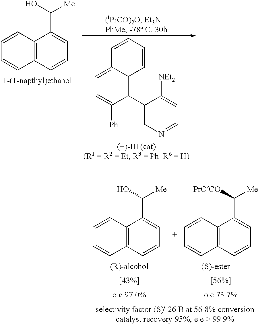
C1=CC2=C(C=C1)C=CC=C2C(O)[Me].C1=CC=CC2=C(C3=CN=CC=C3[NEt2])C([Ph])=CC=C12.C1=CC2=C(C=C1)C=CC=C2C([PrOCO])[Me].C1=CC2=C(C=C1)C=CC=C2C(O)[Me]
